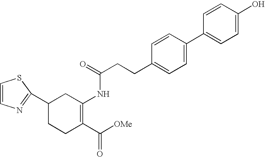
C1=CN=C(C2CCC(C([OMe])=O)=C(NC(CCC3=CC=C(C4=CC=C(O)C=C4)C=C3)=O)C2)S1
